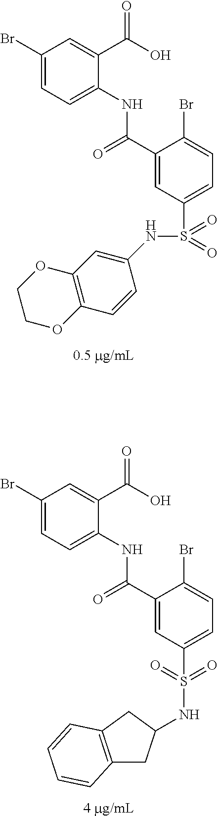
C1(Br)=CC=C(NC(C2=CC(S(=O)(=O)NC3=CC4=C(C=C3)OCCO4)=CC=C2Br)=O)C(C(O)=O)=C1.C1(Br)=CC=C(NC(C2=CC(S(=O)(=O)NC3CC4=C(C3)C=CC=C4)=CC=C2Br)=O)C(C(O)=O)=C1
